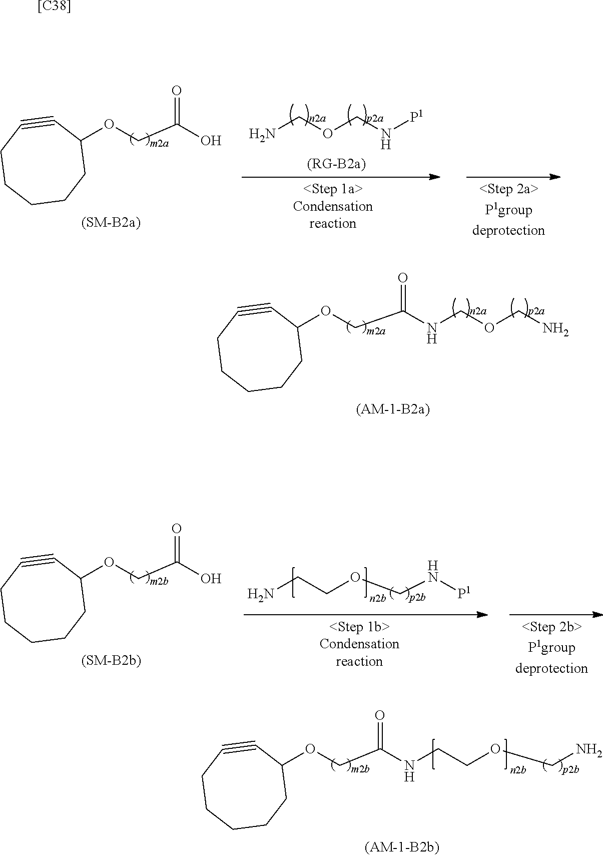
O=C(O)COC1C#CCCCCC1.NCOCN[P1].O=C(NCOCN)COC1C#CCCCCC1.O=C(O)COC1C#CCCCCC1.NCCOCN[P1].O=C(NCCOCN)COC1C#CCCCCC1.[[C38]]
